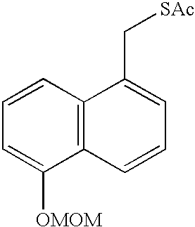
C1=CC=C([OMOM])C2=C1C(C[SAc])=CC=C2
